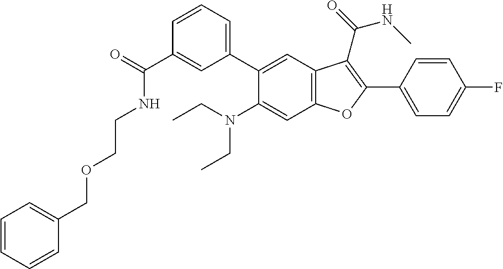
C1(C(=O)NCCOCC2=CC=CC=C2)=CC(C2=CC3=C(C=C2N(CC)CC)OC(C2=CC=C(F)C=C2)=C3C(=O)NC)=CC=C1
